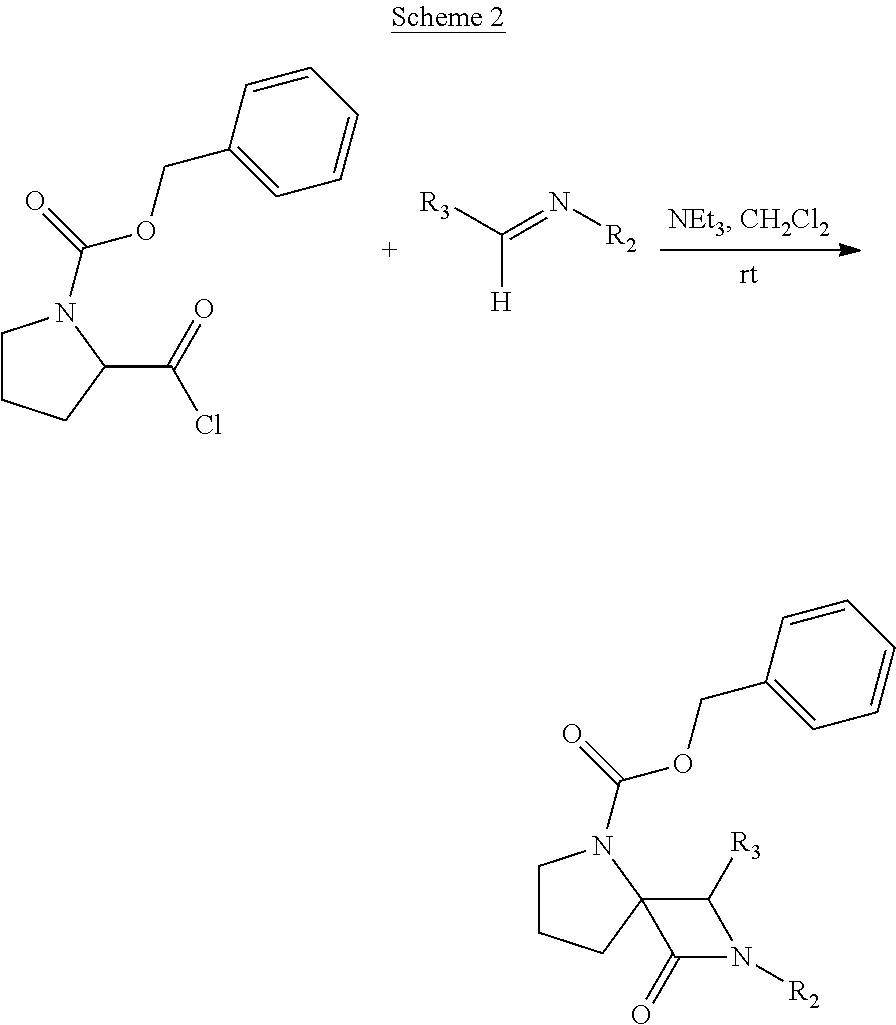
C1CCC(C(=O)Cl)N1C(=O)OCC1=CC=CC=C1.C([H])([R3])=N[R2].C1CCC2(N1C(=O)OCC1=CC=CC=C1)C([R3])N([R2])C2=O
